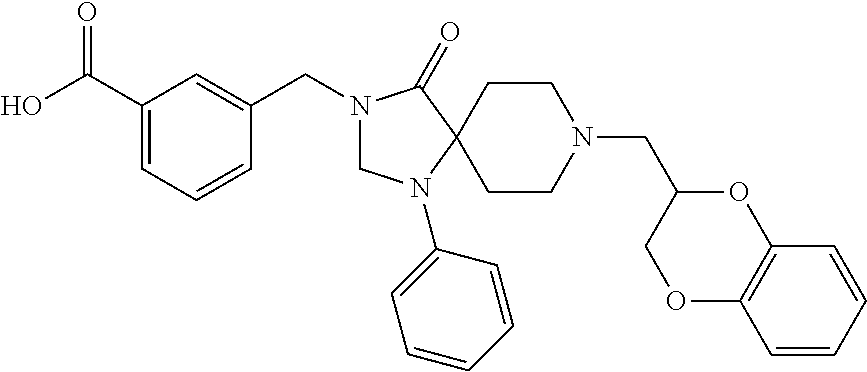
N1(CC2=CC(C(O)=O)=CC=C2)CN(C2=CC=CC=C2)C2(C1=O)CCN(CC1COC3=C(O1)C=CC=C3)CC2
